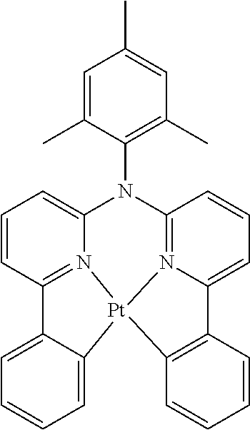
C1=CC2=N3C(=C1)N(C1=C(C)C=C(C)C=C1C)C1=N4C(=CC=C1)C1=C(C=CC=C1)[Pt]34C1=CC=CC=C21
